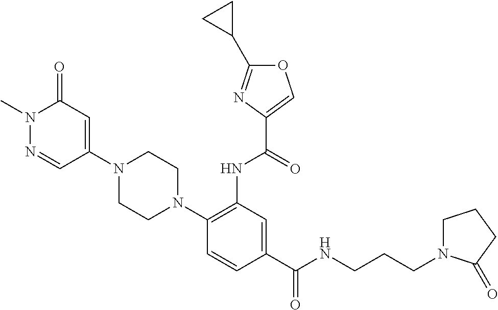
N1=CC(N2CCN(C3=C(NC(=O)C4=COC(C5CC5)=N4)C=C(C(NCCCN4CCCC4=O)=O)C=C3)CC2)=CC(=O)N1C
